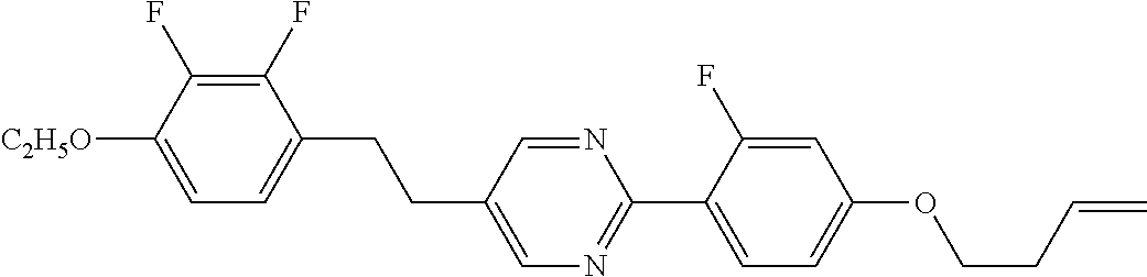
C1(F)=C(F)C([C2H5O])=CC=C1CCC1=CN=C(C2=CC=C(OCCC=C)C=C2F)N=C1
